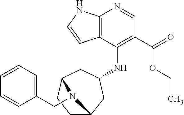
C12=C(C(NC3CC4CCC(C3)N4CC3=CC=CC=C3)=C(C(=O)OCC)C=N1)C=CN2
